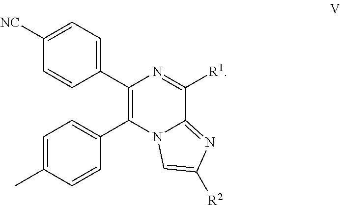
C1(C2=CC=C([NC])C=C2)=C(C2=CC=C(C)C=C2)N2C(=NC([R2])=C2)C([R1])=N1
